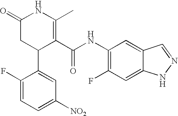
C1(F)=CC=C([NO2])C=C1C1C(C(NC2=C(F)C=C3C(=C2)C=NN3)=O)=C(C)NC(=O)C1
